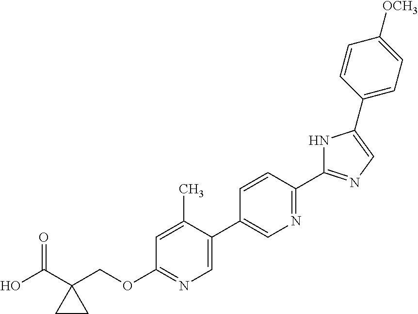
OC(C1(COC2=NC=C(C3=CN=C(C4=NC=C(C5=CC=C([OCH3])C=C5)N4)C=C3)C(C)=C2)CC1)=O
